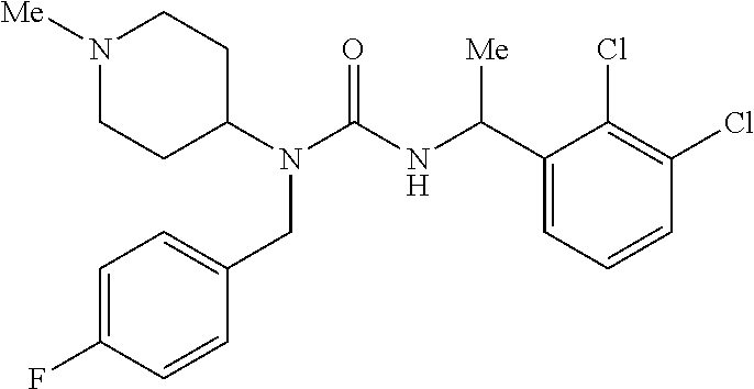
N1([Me])CCC(N(C(=O)NC(C2=CC=CC(Cl)=C2Cl)[Me])CC2=CC=C(F)C=C2)CC1
